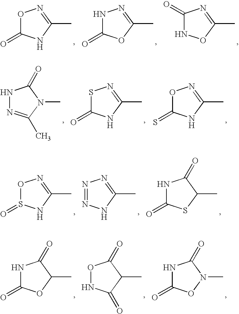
O1C(=O)NC(C)=N1.N1C(=O)OC(C)=N1.C1(=O)NOC(C)=N1.N1N=C(C)N(C)C1=O.S1C(=O)NC(C)=N1.O1C(=S)NC(C)=N1.O1S(=O)NC(C)=N1.N1=NNC(C)=N1.N1C(=O)SC(C)C1=O.N1C(=O)OC(C)C1=O.O1NC(=O)C(C)C1=O.N1C(=O)ON(C)C1=O
